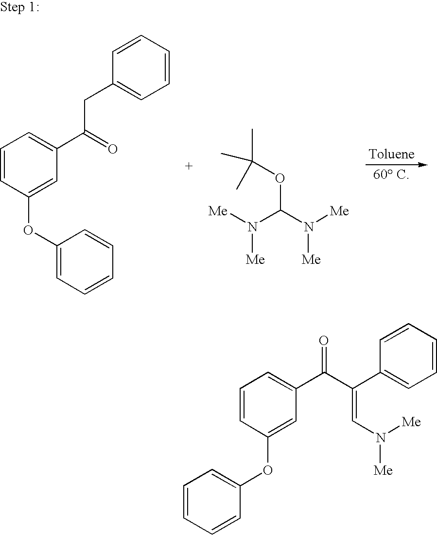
C1=CC(OC2=CC=CC=C2)=CC(C(=O)CC2=CC=CC=C2)=C1.[Me]N(C(N([Me])[Me])OC(C)(C)C)[Me].C1=CC(OC2=CC=CC=C2)=CC(C(C(C2=CC=CC=C2)=CN([Me])[Me])=O)=C1
